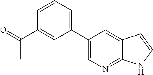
O=C(C1=CC(C2=CN=C3C(=C2)C=CN3)=CC=C1)C
